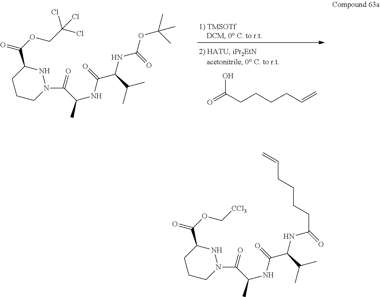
C1CCN(C(C(NC(C(NC(OC(C)(C)C)=O)C(C)C)=O)C)=O)NC1C(OCC(Cl)(Cl)Cl)=O.O=C(CCCCC=C)O.C1CCN(C(C(NC(C(NC(=O)CCCCC=C)C(C)C)=O)C)=O)NC1C(OC[CCl3])=O
